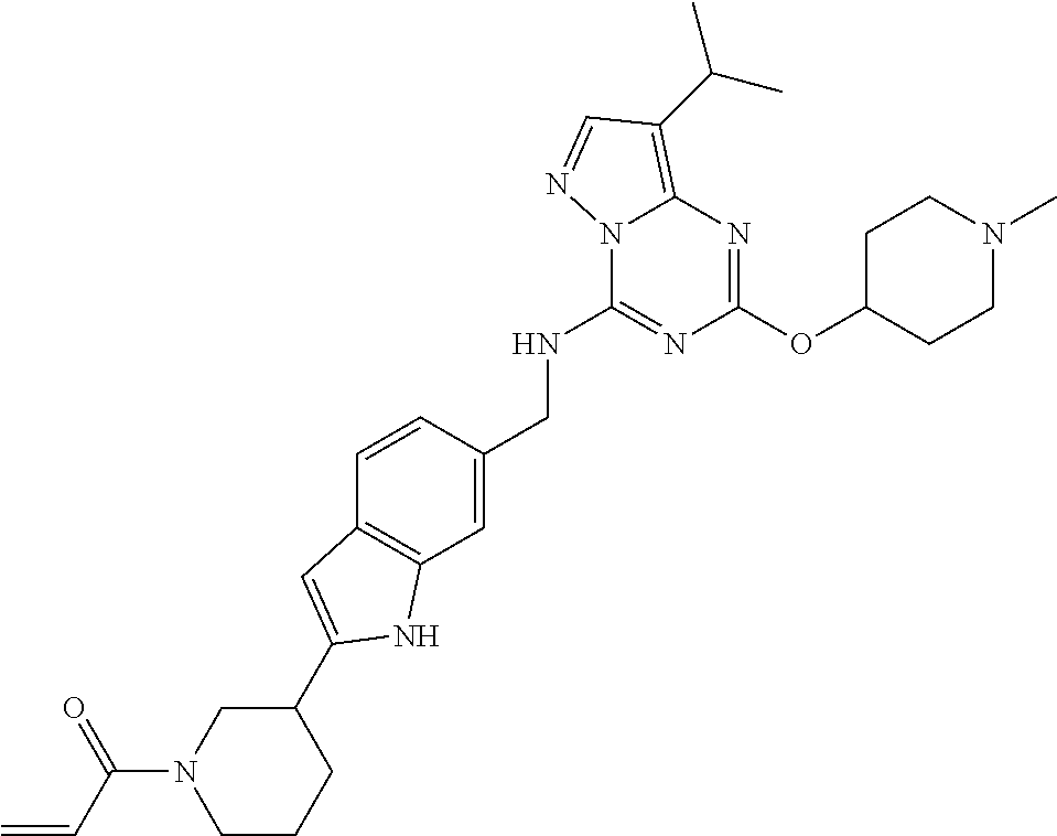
N12C(NCC3=CC4=C(C=C3)C=C(C3CN(C(=O)C=C)CCC3)N4)=NC(OC3CCN(C)CC3)=NC1=C(C(C)C)C=N2
